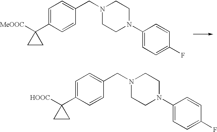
C1=C(C2([HOOC])CC2)C=CC(CN2CCN(C3=CC=C(F)C=C3)CC2)=C1.C1=C(C2([MeOOC])CC2)C=CC(CN2CCN(C3=CC=C(F)C=C3)CC2)=C1
